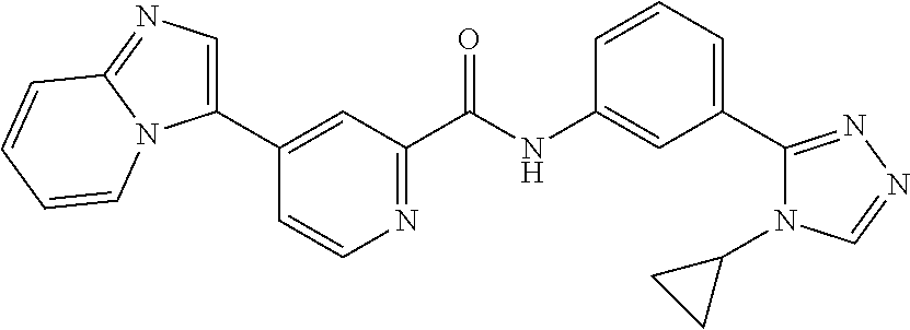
C1(C2=CC(C(NC3=CC(C4=NN=CN4C4CC4)=CC=C3)=O)=NC=C2)=CN=C2N1C=CC=C2
